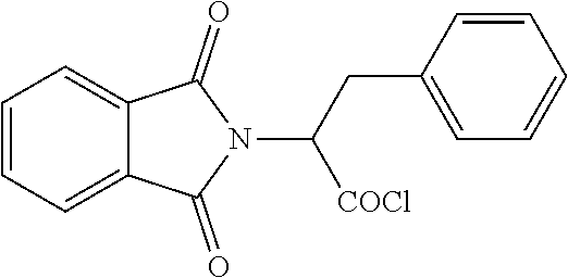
C1=CC=C2C(=C1)C(=O)N(C(CC1=CC=CC=C1)[COCl])C2=O
